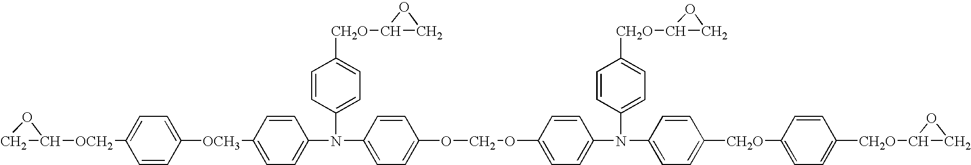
C1C([OCH2]C2=CC=C([OCH3]C3=CC=C(N(C4=CC=C([CH2O]C5CO5)C=C4)C4=CC=C(OCOC5=CC=C(N(C6=CC=C([CH2O]C7CO7)C=C6)C6=CC=C([CH2O]C7=CC=C([CH2O]C8CO8)C=C7)C=C6)C=C5)C=C4)C=C3)C=C2)O1
